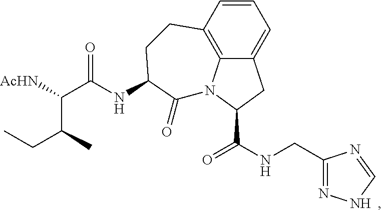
C12=C3C=CC=C1CC(C(NCC1=NNC=N1)=O)N2C(=O)C(NC(C(C(CC)C)[AcHN])=O)CC3
